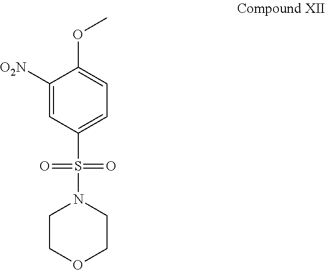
C1([O2N])=CC(S(=O)(N2CCOCC2)=O)=CC=C1OC
